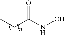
O=C(NO)CC
